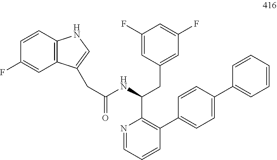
C12=C(C=CC(F)=C1)NC=C2CC(NC(CC1=CC(F)=CC(F)=C1)C1=C(C2=CC=C(C3=CC=CC=C3)C=C2)C=CC=N1)=O
